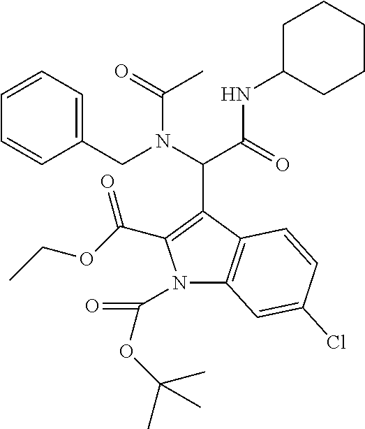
N1(C(=O)OC(C)(C)C)C2=C(C(C(C(=O)NC3CCCCC3)N(CC3=CC=CC=C3)C(C)=O)=C1C(=O)OCC)C=CC(Cl)=C2
